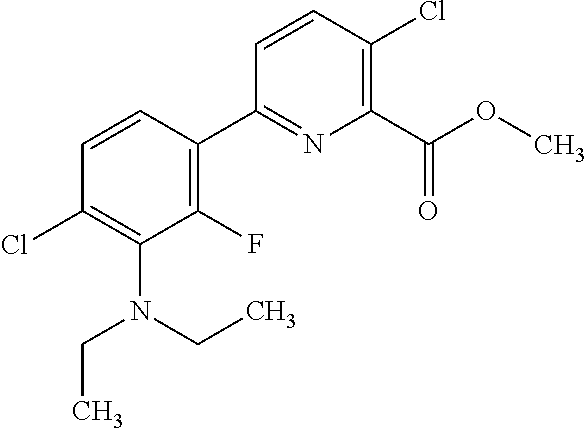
O(C)C(C1=C(Cl)C=CC(C2=C(F)C(N(CC)CC)=C(Cl)C=C2)=N1)=O
